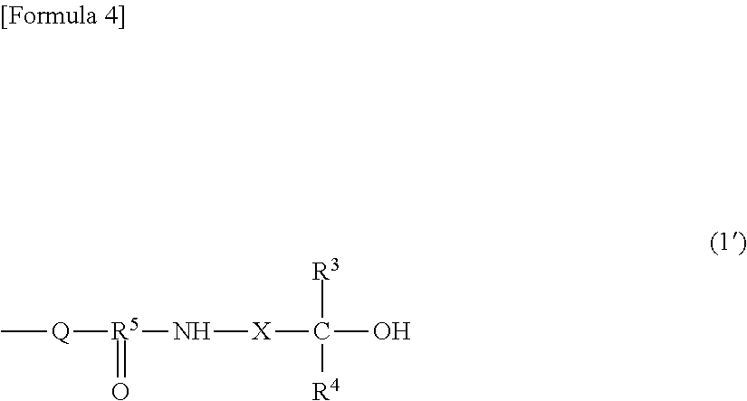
C[Q][R5](=O)N[X]C([R3])(O)[R4]
